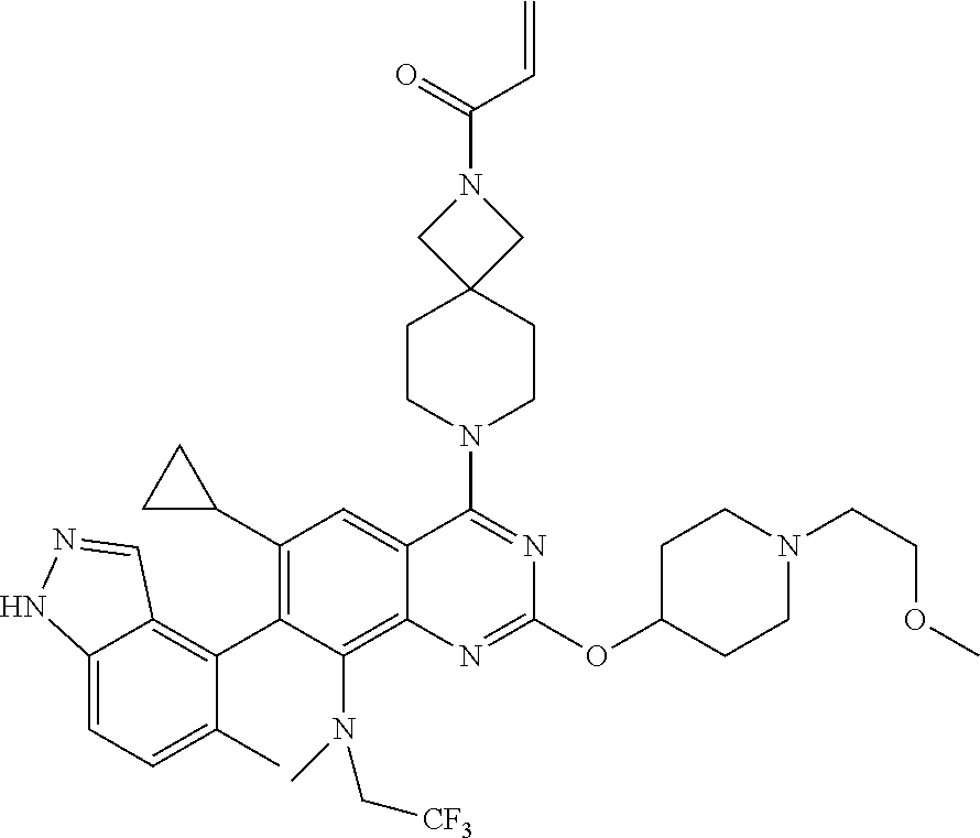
C12=CC=C(C)C(C3=C(C4CC4)C=C4C(=C3N(C[CF3])C)N=C(OC3CCN(CCOC)CC3)N=C4N3CCC4(CC3)CN(C(=O)C=C)C4)=C1C=NN2
